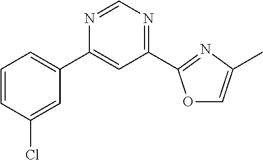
C1=CC(Cl)=CC(C2=CC(C3=NC(C)=CO3)=NC=N2)=C1
